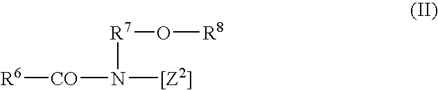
[R6][CO]N([[Z2]])[R7]O[R8]
